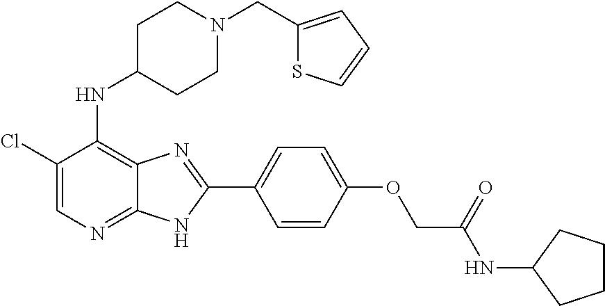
C1(Cl)=CN=C2C(=C1NC1CCN(CC3=CC=CS3)CC1)N=C(C1=CC=C(OCC(NC3CCCC3)=O)C=C1)N2
